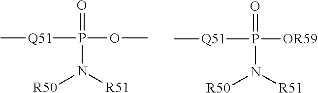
C[Q51]P(N([R50])[R51])(OC)=O.C[Q51]P(N([R50])[R51])([OR59])=O
